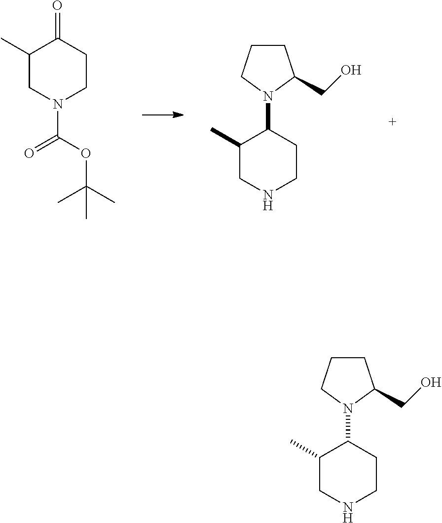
C1(C)CN(C(=O)OC(C)(C)C)CCC1=O.C1CCN(C2CCNCC2C)C1CO.C1CCN(C2CCNCC2C)C1CO
